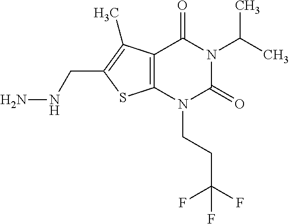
C12=C(N(CCC(F)(F)F)C(=O)N(C(C)C)C1=O)SC(CNN)=C2C
